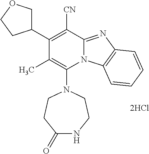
[2HCl].C1(C2COCC2)=C([CN])C2=NC3=C(N2C(N2CCC(=O)NCC2)=C1C)C=CC=C3
